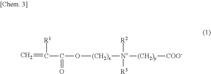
C=C([R1])C(=O)O[(CH2)x][N+]([(CH2)y][COO-])([R2])[R3]
